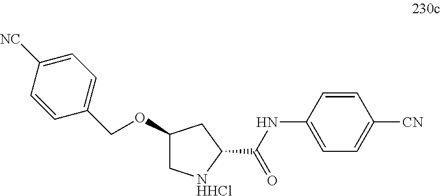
C1=C(NC(=O)C2[NHHCl]CC(OCC3=CC=C([NC])C=C3)C2)C=CC([CN])=C1
